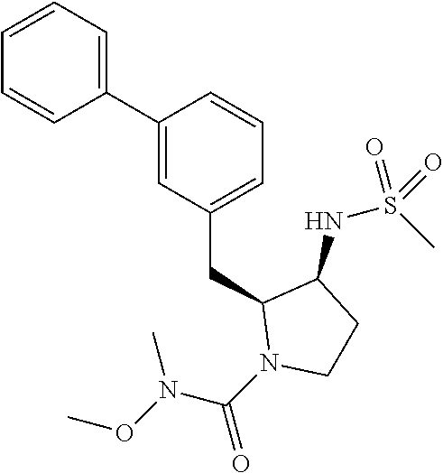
C1(C2=CC(CC3N(C(N(OC)C)=O)CCC3NS(C)(=O)=O)=CC=C2)=CC=CC=C1
